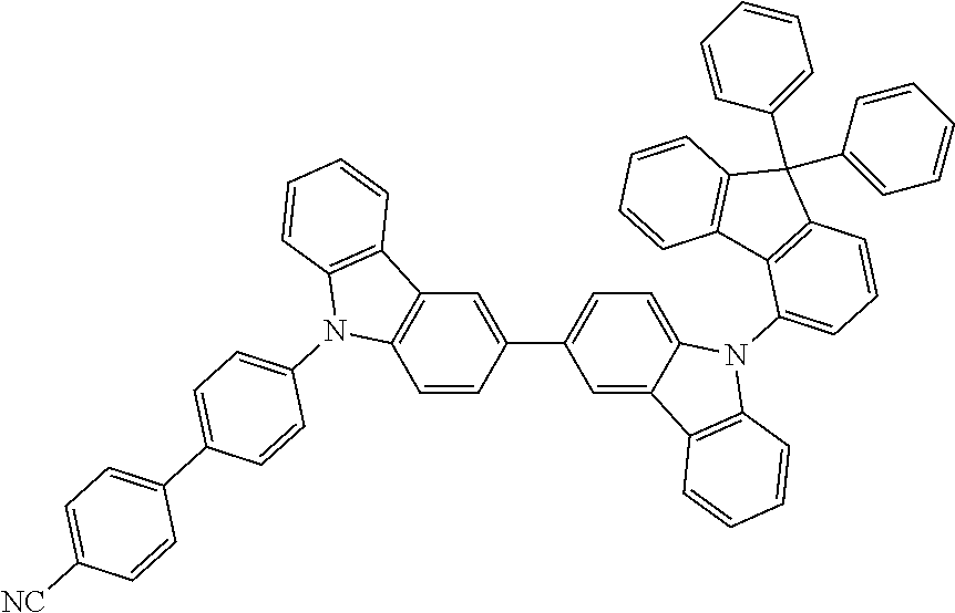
C1=CC(C2=CC=C3C(=C2)C2=C(N3C3=CC=CC4=C3C3=C(C4(C4=CC=CC=C4)C4=CC=CC=C4)C=CC=C3)C=CC=C2)=CC2=C1N(C1=CC=C(C3=CC=C([NC])C=C3)C=C1)C1=C2C=CC=C1
